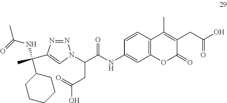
C1=CC2=C(C=C1NC(=O)C(CC(=O)O)N1N=NC(C(NC(=O)C)(C)C3CCCCC3)=C1)OC(=O)C(CC(=O)O)=C2C
